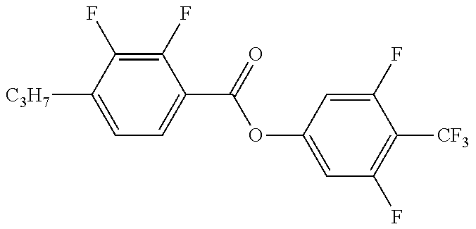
C1=C([C3H7])C(F)=C(F)C(C(OC2=CC(F)=C([CF3])C(F)=C2)=O)=C1
